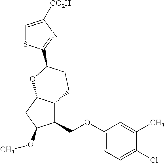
C1(COC2=CC=C(Cl)C(C)=C2)C2C(CC1OC)OC(C1=NC([CO2H])=CS1)CC2
